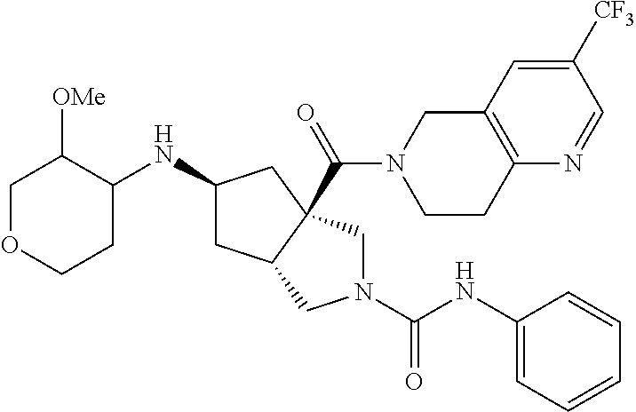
C1OCCC(NC2CC3C(C(=O)N4CCC5=C(C4)C=C([CF3])C=N5)(C2)CN(C(=O)NC2=CC=CC=C2)C3)C1[OMe]
